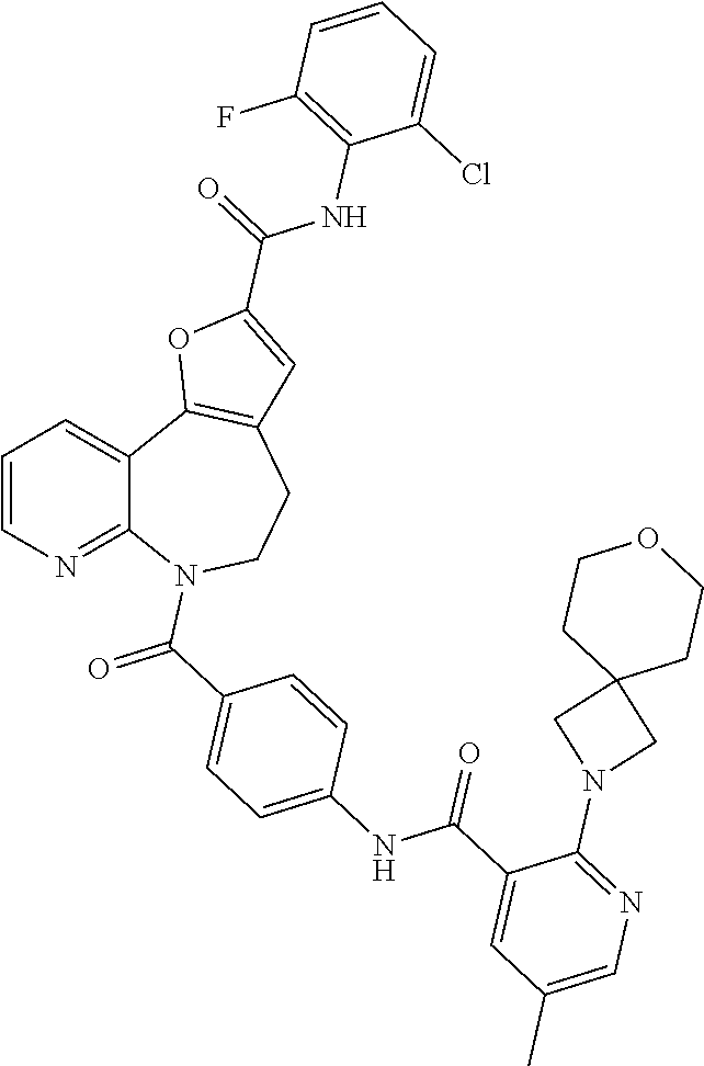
C1=CN=C2C(=C1)C1=C(CCN2C(=O)C2=CC=C(NC(C3=CC(C)=CN=C3N3CC4(C3)CCOCC4)=O)C=C2)C=C(C(=O)NC2=C(F)C=CC=C2Cl)O1
